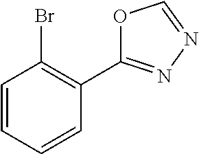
C1=CC=CC(C2=NN=CO2)=C1Br
